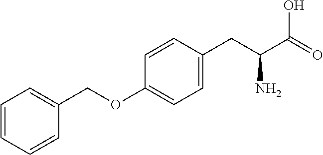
C1=CC=CC(COC2=CC=C(CC(C(=O)O)N)C=C2)=C1
